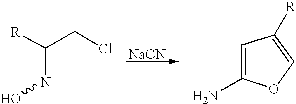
N(C([R])CCl)O.C1=C(N)OC=C1[R].[NaCN]
